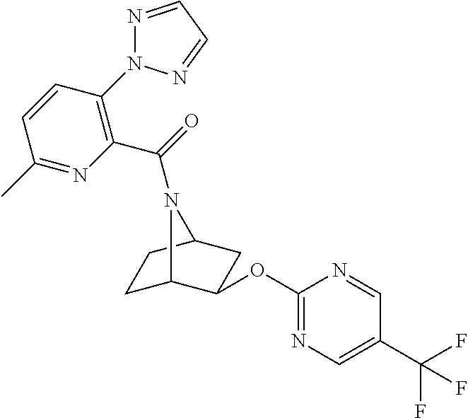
C1C2C(OC3=NC=C(C(F)(F)F)C=N3)CC(C1)N2C(=O)C1=C(N2N=CC=N2)C=CC(C)=N1
